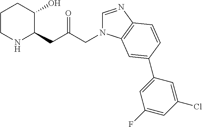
C1CNC(CC(=O)CN2C=NC3=C2C=C(C2=CC(F)=CC(Cl)=C2)C=C3)C(O)C1
